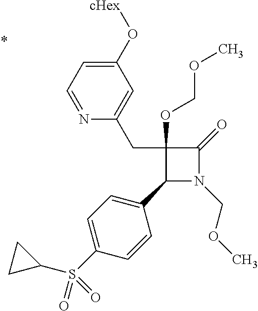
C1(C2=CC=C(S(C3CC3)(=O)=O)C=C2)N(COC)C(=O)C1(CC1=CC(O[cHex])=CC=N1)OCOC
